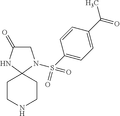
C1(=O)CN(S(C2=CC=C(C(C)=O)C=C2)(=O)=O)C2(N1)CCNCC2
